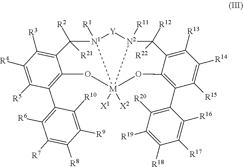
C12=C(C3=C([R6])C([R7])=C([R8])C([R9])=C3[R10])C([R5])=C([R4])C([R3])=C1C([R2])([R21])[N1]1([R1])[Y][N2]3([R11])C([R12])([R22])C4=C([R13])C([R14])=C([R15])C(C5=C([R20])C([R19])=C([R18])C([R17])=C5[R16])=C4O[M]13([X1])([X2])O2
